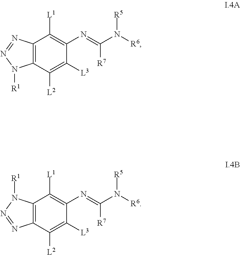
C12=C(C([L2])=C([L3])C(N=C(N([R6])[R5])[R7])=C1[L1])N([R1])N=N2.C12=C(C([L2])=C([L3])C(N=C(N([R6])[R5])[R7])=C1[L1])N=NN2[R1]
